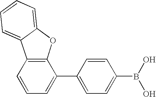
C12=C(OC3=CC=CC=C13)C(C1=CC=C(B(O)O)C=C1)=CC=C2
